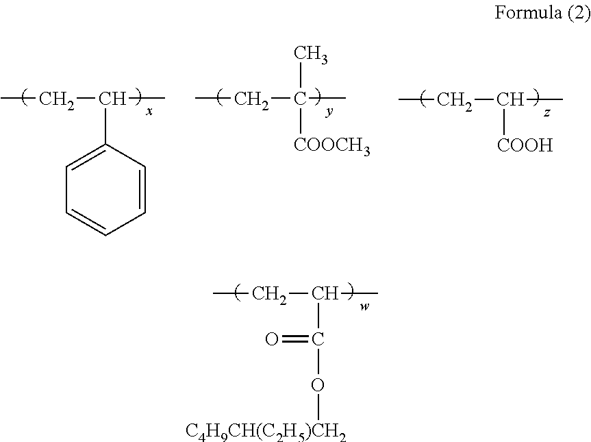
CCC(C)C1=CC=CC=C1.CCC([COOCH3])(C)C.CCC(C)[COOH].CCC(C)C(O[C4H9CH(C2H5)CH2])=O
